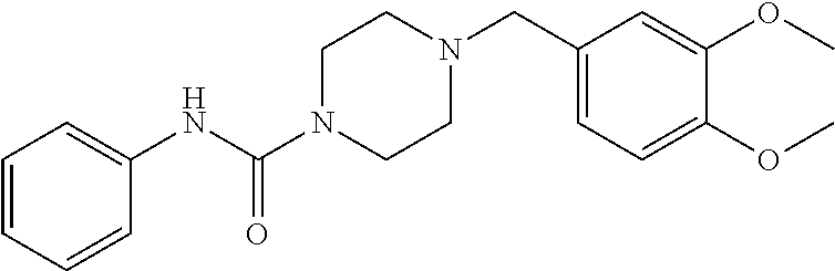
C1=CC=CC(NC(N2CCN(CC3=CC=C(OC)C(OC)=C3)CC2)=O)=C1
